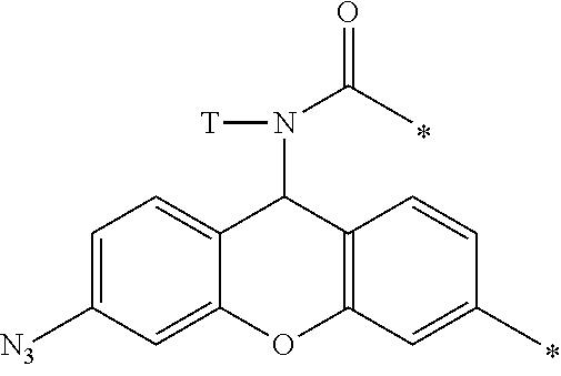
[T]N(C(C)=O)C1C2=CC=C([N3])C=C2OC2=C1C=CC(C)=C2
